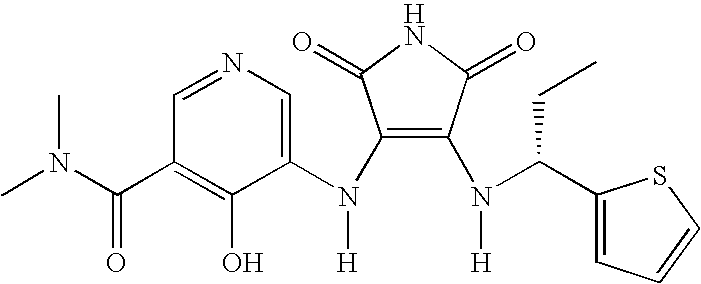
C1(N(C2=CN=CC(C(N(C)C)=O)=C2O)[H])=C(N(C(C2=CC=CS2)CC)[H])C(=O)NC1=O
